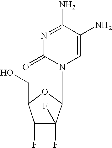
N1=C(N)C(N)=CN(C2C(F)(F)C(F)C(CO)O2)C1=O
